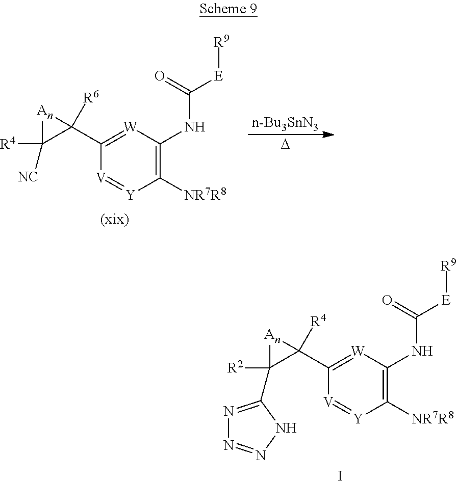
[W]1=C(C2([R6])C([R4])([NC])[An]2)[V]=[Y]C([NR7R8])=C1NC([E][R9])=O.[n-Bu3SnN3].[D].[W]1=C(C2([R4])C([R2])(C3=NN=NN3)[An]2)[V]=[Y]C([NR7R8])=C1NC([E][R9])=O.I
